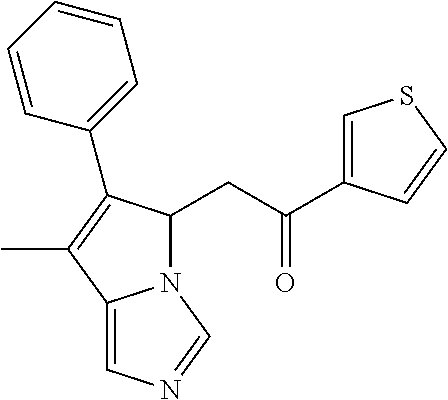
C1=C(C(=O)CC2N3C(=CN=C3)C(C)=C2C2=CC=CC=C2)C=CS1
